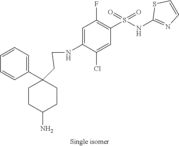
C1=C(NCCC2(C3=CC=CC=C3)CCC(N)CC2)C(Cl)=CC(S(NC2=NC=CS2)(=O)=O)=C1F
